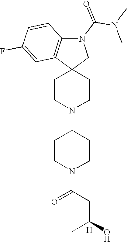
C1CN(C2CCN(C(CC(C)O)=O)CC2)CCC12CN(C(N(C)C)=O)C1=C2C=C(F)C=C1.[H]
